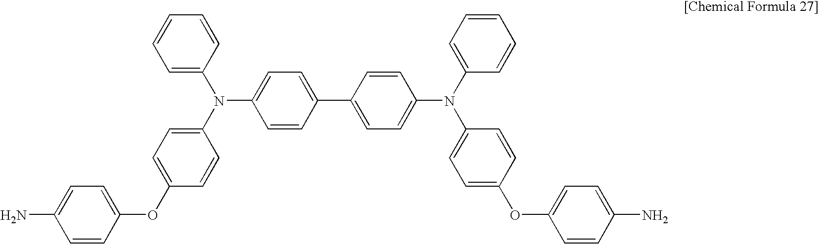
C1=C(N(C2=CC=CC=C2)C2=CC=C(OC3=CC=C(N)C=C3)C=C2)C=CC(C2=CC=C(N(C3=CC=CC=C3)C3=CC=C(OC4=CC=C(N)C=C4)C=C3)C=C2)=C1
